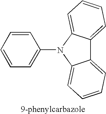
C12=CC=CC=C1N(C1=CC=CC=C1)C1=CC=CC=C21
